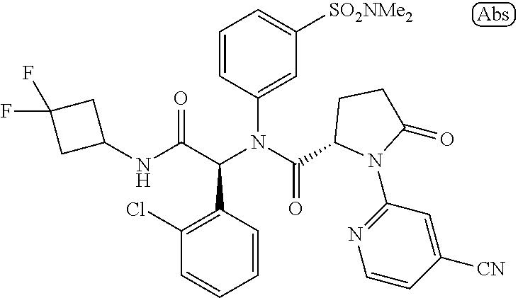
N(C(C(N(C(=O)C1N(C2=NC=CC([CN])=C2)C(=O)CC1)C1=CC([SO2NMe2])=CC=C1)C1=C(Cl)C=CC=C1)=O)C1CC(F)(F)C1
